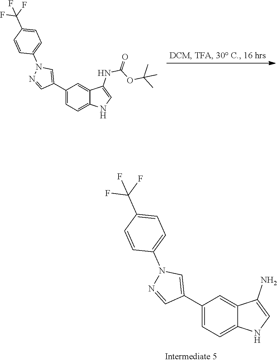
N1(C2=CC=C(C(F)(F)F)C=C2)N=CC(C2=CC=C3C(=C2)C(NC(OC(C)(C)C)=O)=CN3)=C1.N1(C2=CC=C(C(F)(F)F)C=C2)N=CC(C2=CC=C3C(=C2)C(N)=CN3)=C1
